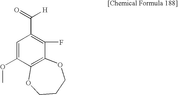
C1=C(OC)C2=C(C(F)=C1C(=O)[H])OCCCO2
